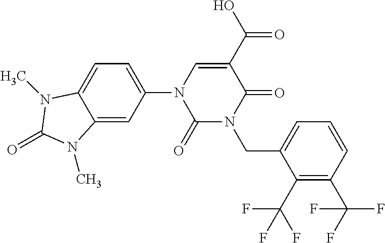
C12=CC(N3C(=O)N(CC4=CC=CC(C(F)(F)F)=C4C(F)(F)F)C(=O)C(C(O)=O)=C3)=CC=C1N(C)C(=O)N2C
